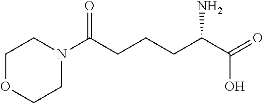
C1OCCN(C(CCCC(C(=O)O)N)=O)C1
